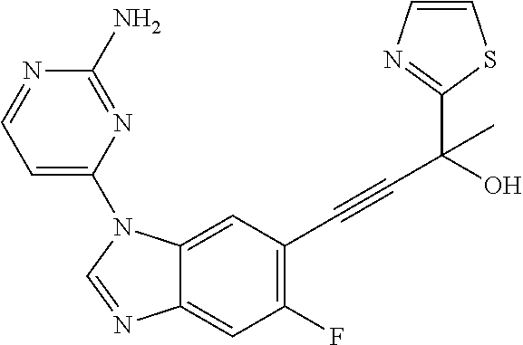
C1=C(N2C3=CC(C#CC(C)(C4=NC=CS4)O)=C(F)C=C3N=C2)N=C(N)N=C1
